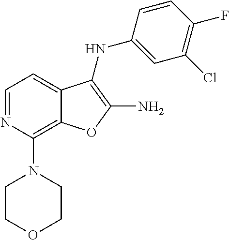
N1=CC=C2C(=C1N1CCOCC1)OC(N)=C2NC1=CC(Cl)=C(F)C=C1
